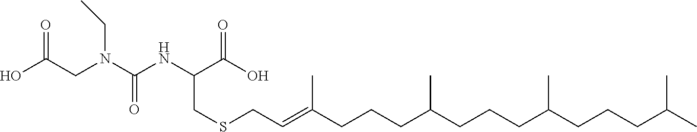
N(C(C(O)=O)CSCC=C(CCCC(CCCC(CCCC(C)C)C)C)C)C(N(CC(O)=O)CC)=O
